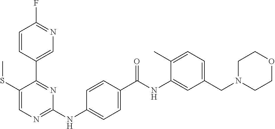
C1(C2=NC(NC3=CC=C(C(NC4=CC(CN5CCOCC5)=CC=C4C)=O)C=C3)=NC=C2SC)=CN=C(F)C=C1
